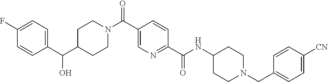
N(C(C1=NC=C(C(N2CCC(C(C3=CC=C(F)C=C3)O)CC2)=O)C=C1)=O)C1CCN(CC2=CC=C([CN])C=C2)CC1
